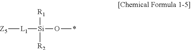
[R1][Si]([R2])(O*)[L1][Z5]
